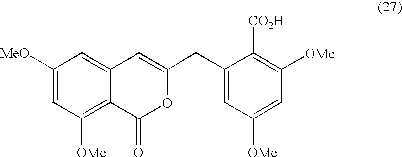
C12=CC([MeO])=CC([OMe])=C1C(=O)OC(CC1=CC([OMe])=CC([OMe])=C1[CO2H])=C2
